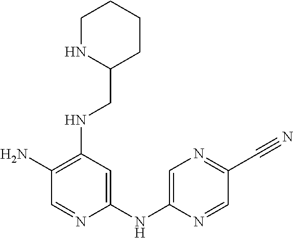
C1(N)=C(NCC2CCCCN2)C=C(NC2=CN=C(C#N)C=N2)N=C1
